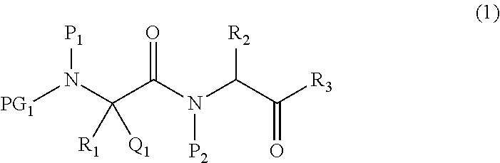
[PG1]N(C(C(N(C(C([R3])=O)[R2])[P2])=O)([R1])[Q1])[P1]
